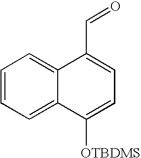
C1=CC=C2C(=C1)C(C=O)=CC=C2[OTBDMS]
